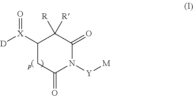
C1([X]([D])=O)CC(=O)N([Y][M])C(=O)C1([R])[R]
